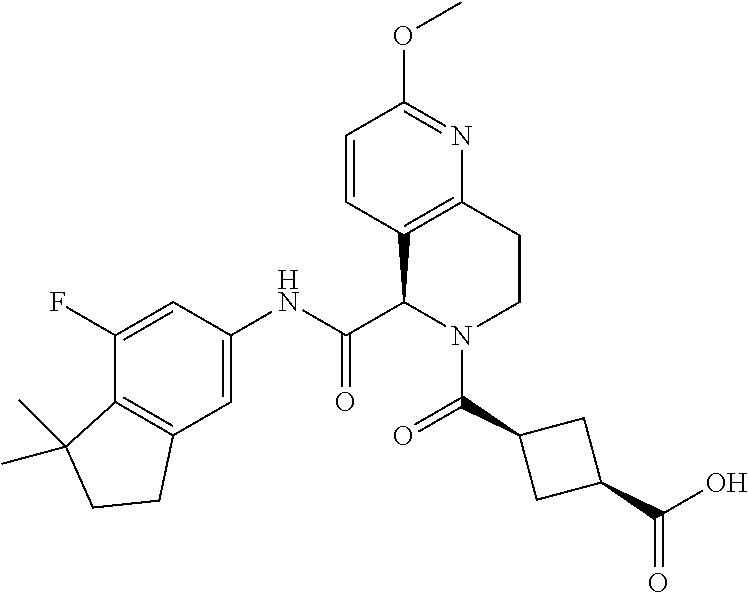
C1(F)=CC(NC(C2N(C(=O)C3CC(C(O)=O)C3)CCC3=C2C=CC(OC)=N3)=O)=CC2=C1C(C)(C)CC2
